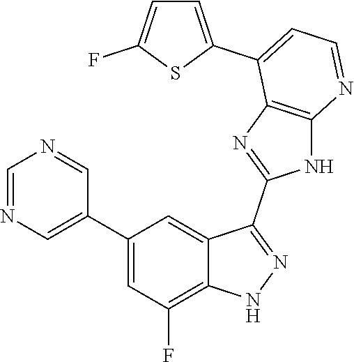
C1=NC=C(C2=CC(F)=C3C(=C2)C(C2=NC4=C(N2)N=CC=C4C2=CC=C(F)S2)=NN3)C=N1
